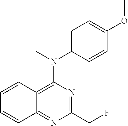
C1(CF)=NC(N(C2=CC=C(OC)C=C2)C)=C2C(=N1)C=CC=C2
